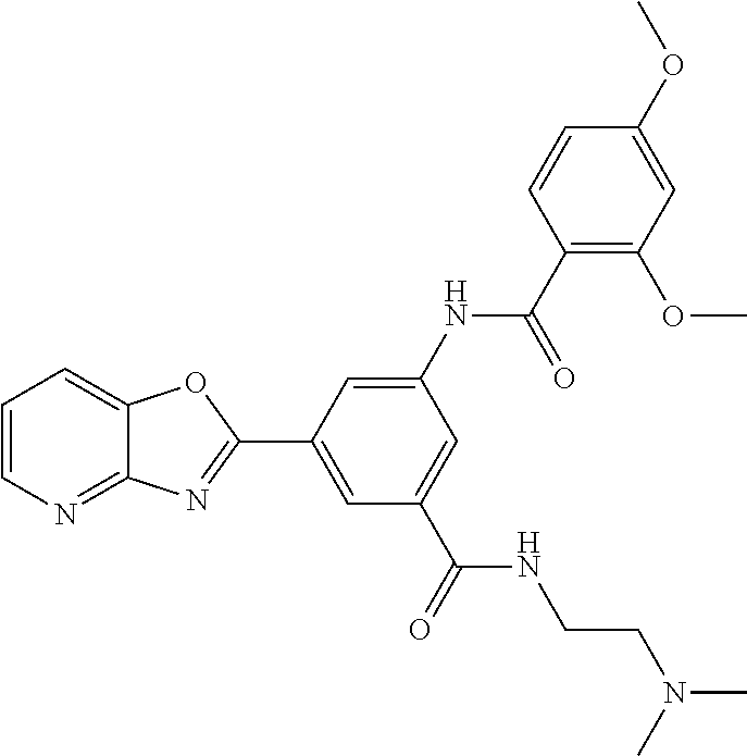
C1=CN=C2C(=C1)OC(C1=CC(C(=O)NCCN(C)C)=CC(NC(C3=C(OC)C=C(OC)C=C3)=O)=C1)=N2
